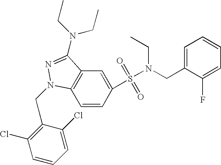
C1=CC(S(=O)(=O)N(CC2=CC=CC=C2F)CC)=CC2=C1N(CC1=C(Cl)C=CC=C1Cl)N=C2N(CC)CC
